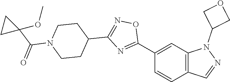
C1(C2=NC(C3CCN(C(=O)C4(OC)CC4)CC3)=NO2)=CC2=C(C=C1)C=NN2C1COC1
